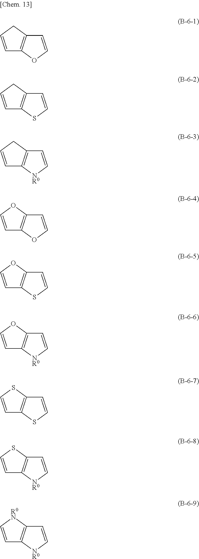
C1=CCC2=C1OC=C2.C1=CCC2=C1SC=C2.C1=CCC2=C1[NR0]C=C2.C1=COC2=C1OC=C2.C1=COC2=C1SC=C2.C1=COC2=C1[NR0]C=C2.C1=CSC2=C1SC=C2.C1=CSC2=C1[NR0]C=C2.C1=C[R0N]C2=C1[NR0]C=C2
